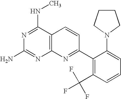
C12=C(C(NC)=NC(N)=N1)C=CC(C1=C(C(F)(F)F)C=CC=C1N1CCCC1)=N2
